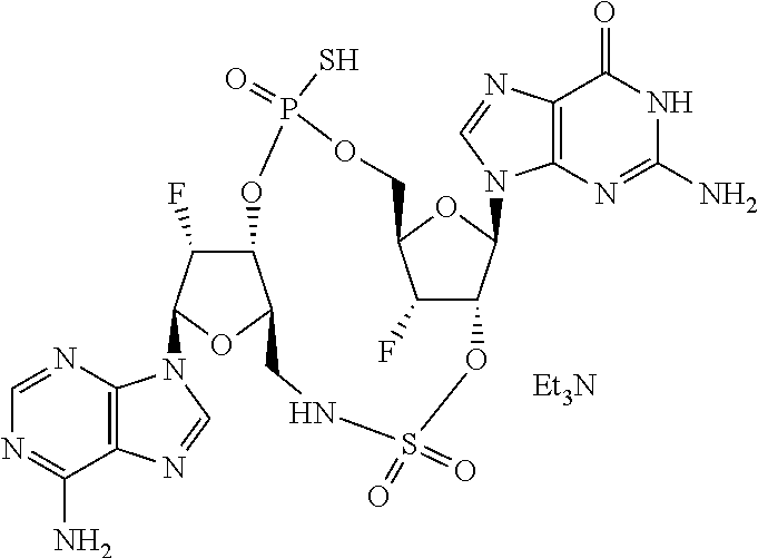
C1=NC2=C(C(N)=N1)N=CN2C1C(F)C2C(O1)CNS(=O)(=O)OC1C(F)C(OC1N1C3=C(C(=O)NC(N)=N3)N=C1)COP(=O)(S)O2.[Et3N]
